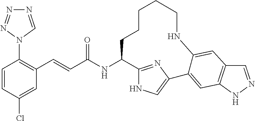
C1(N2C=NN=N2)=C(C=CC(NC2C3=NC(=CN3)C3=CC4=C(C=NN4)C=C3NCCCCC2)=O)C=C(Cl)C=C1
